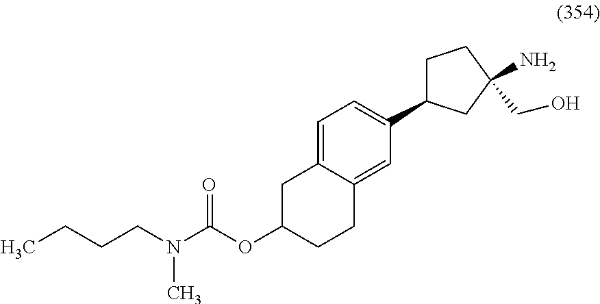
C(OC1CCC2=CC(C3CCC(N)(CO)C3)=CC=C2C1)(N(CCCC)C)=O
